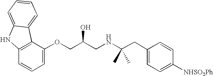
C1=C(OCC(CNC(CC2=CC=C([NHSO2Ph])C=C2)(C)C)O)C2=C(C=C1)NC1=CC=CC=C21
